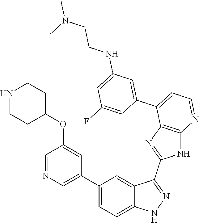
C1(C2=CC=C3C(=C2)C(C2=NC4=C(N2)N=CC=C4C2=CC(NCCN(C)C)=CC(F)=C2)=NN3)=CN=CC(OC2CCNCC2)=C1
